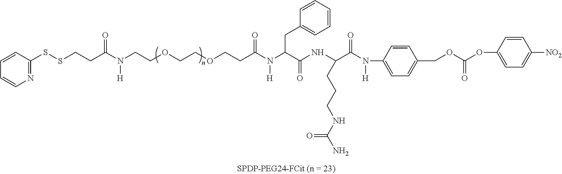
N1=C(SSCCC(N(CCOCCOCCC(N(C(C(NC(C(N(C2=CC=C(COC(OC3=CC=C([NO2])C=C3)=O)C=C2)[H])=O)CCCNC(N)=O)=O)CC2=CC=CC=C2)[H])=O)[H])=O)C=CC=C1
